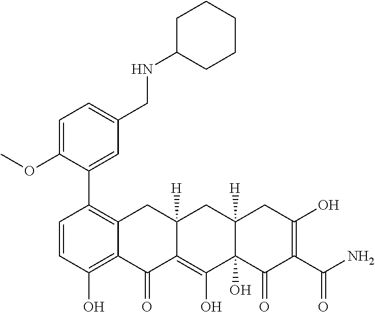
C1=CC(O)=C2C(=C1C1=CC(CNC3CCCCC3)=CC=C1OC)CC1([H])C(=C(O)C3(O)C([H])(C1)CC(O)=C(C(N)=O)C3=O)C2=O
